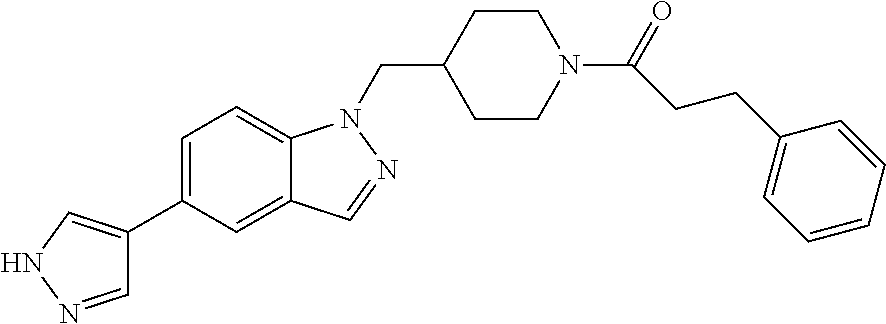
N1N=CC(C2=CC=C3C(=C2)C=NN3CC2CCN(C(=O)CCC3=CC=CC=C3)CC2)=C1
